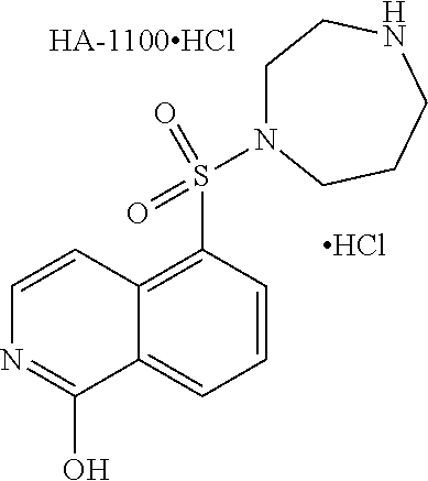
Cl.C1=CC(S(=O)(=O)N2CCNCCC2)=C2C(=C1)C(O)=NC=C2
